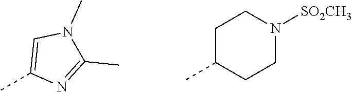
CC1CCN([SO2CH3])CC1.CC1=CN(C)C(C)=N1
